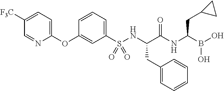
C1=CC=C(S(NC(C(NC(B(O)O)CC2CC2)=O)CC2=CC=CC=C2)(=O)=O)C=C1OC1=CC=C([F3C])C=N1
